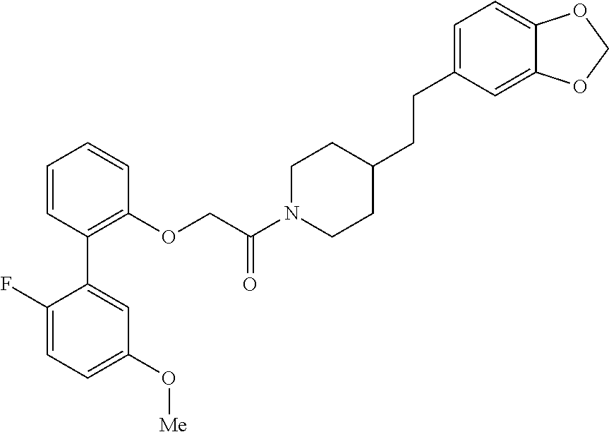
C1=CC(C2=CC(O[Me])=CC=C2F)=C(OCC(N2CCC(CCC3=CC=C4C(=C3)OCO4)CC2)=O)C=C1
